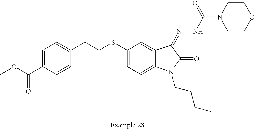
C1=C(C(OC)=O)C=CC(CCSC2=CC=C3C(=C2)C(=NNC(=O)N2CCOCC2)C(=O)N3CCCC)=C1
